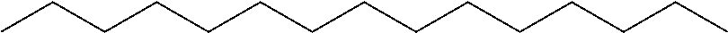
CCCCCCCCCCCCCCC
